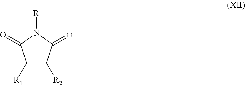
C1([R1])C([R2])C(=O)N([R])C1=O
